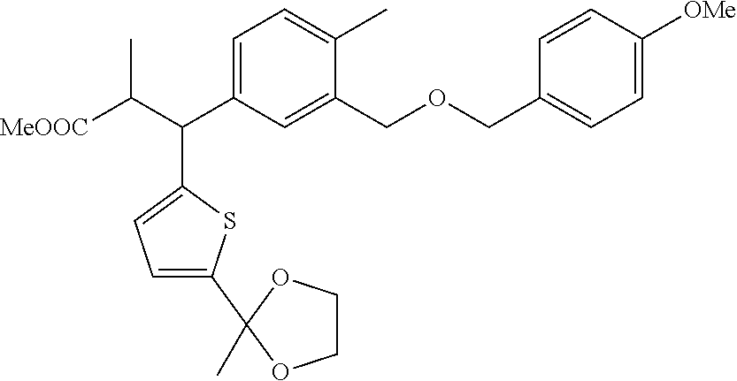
C1=CC([OMe])=CC=C1COCC1=CC(C(C([MeOOC])C)C2=CC=C(C3(C)OCCO3)S2)=CC=C1C
